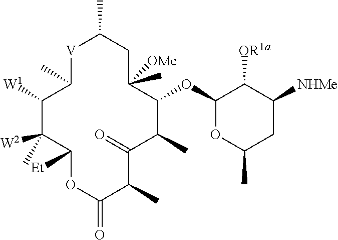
[V]1C(C)CC(C)([OMe])C(OC2OC(C)CC([NHMe])C2[OR1a])C(C)C(=O)C(C)C(=O)OC([Et])C(C)([W2])C([W1])C1C
